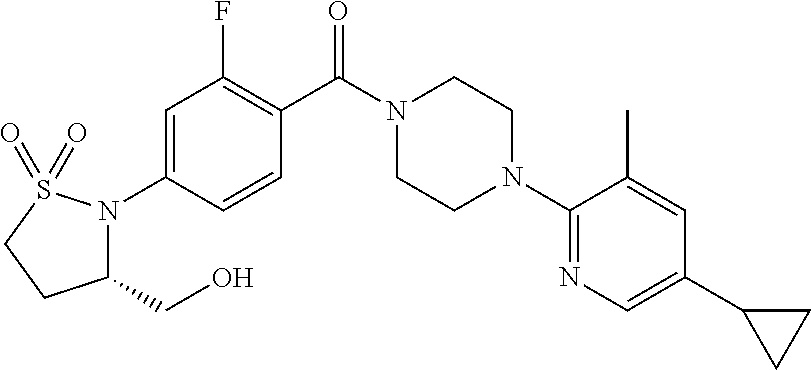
C1=C(N2C(CO)CCS2(=O)=O)C=CC(C(N2CCN(C3=NC=C(C4CC4)C=C3C)CC2)=O)=C1F
